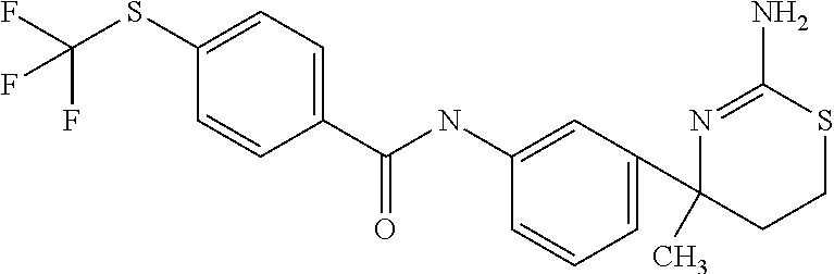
N(C1=CC(C2(C)CCSC(N)=N2)=CC=C1)C(C1=CC=C(SC(F)(F)F)C=C1)=O
